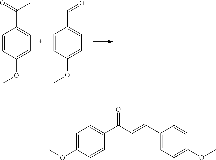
C1=CC(OC)=CC=C1C(=O)C.C1=CC(OC)=CC=C1C=O.C1=C(OC)C=CC(C(C=CC2=CC=C(OC)C=C2)=O)=C1
